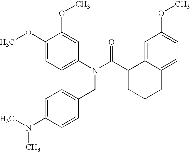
C1=C(OC)C(OC)=CC(N(C(C2CCCC3=CC=C(OC)C=C23)=O)CC2=CC=C(N(C)C)C=C2)=C1
